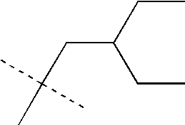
CC(CC(CC)CC)(C)C
